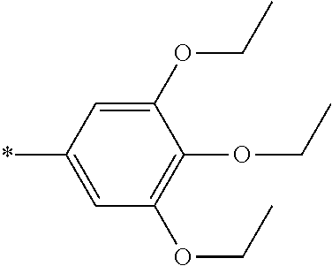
C1(OCC)=CC(*)=CC(OCC)=C1OCC
